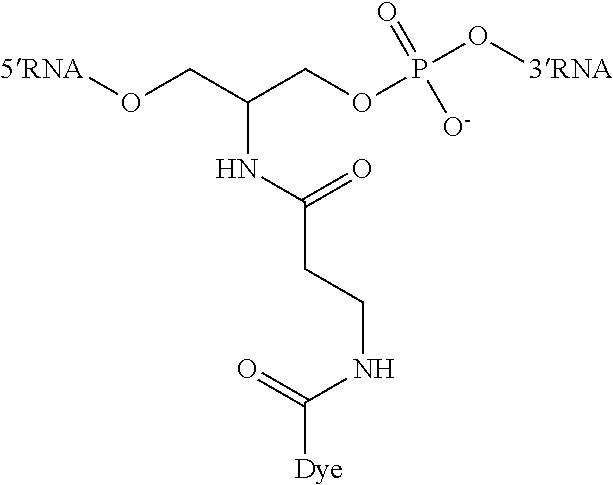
[5RNA]OCC(COP(O[3RNA])(=O)[O-])NC(CCNC(=O)[Dye])=O
